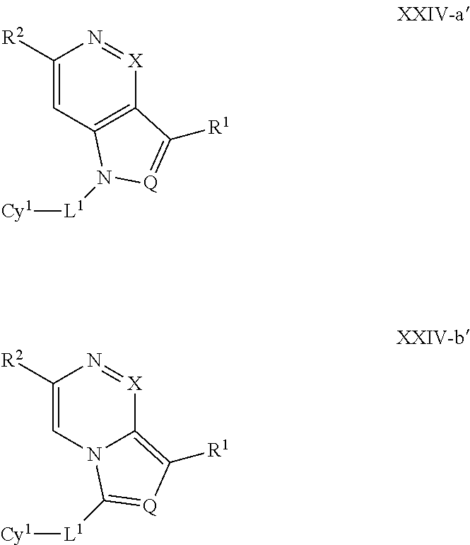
C1([R2])=CC2=C([X]=N1)C([R1])=[Q]N2[L1][Cy1].C1([R2])=CN2C(=C([R1])[Q]=C2[L1][Cy1])[X]=N1
